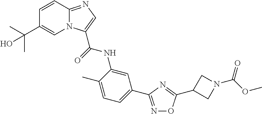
N1=C(C2=CC=C(C)C(NC(=O)C3=CN=C4N3C=C(C(C)(C)O)C=C4)=C2)N=C(C2CN(C(OC)=O)C2)O1
